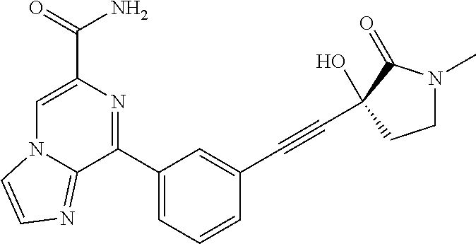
C1=C(C(=O)N)N=C(C2=CC=CC(C#CC3(O)C(=O)N(C)CC3)=C2)C2=NC=CN12
